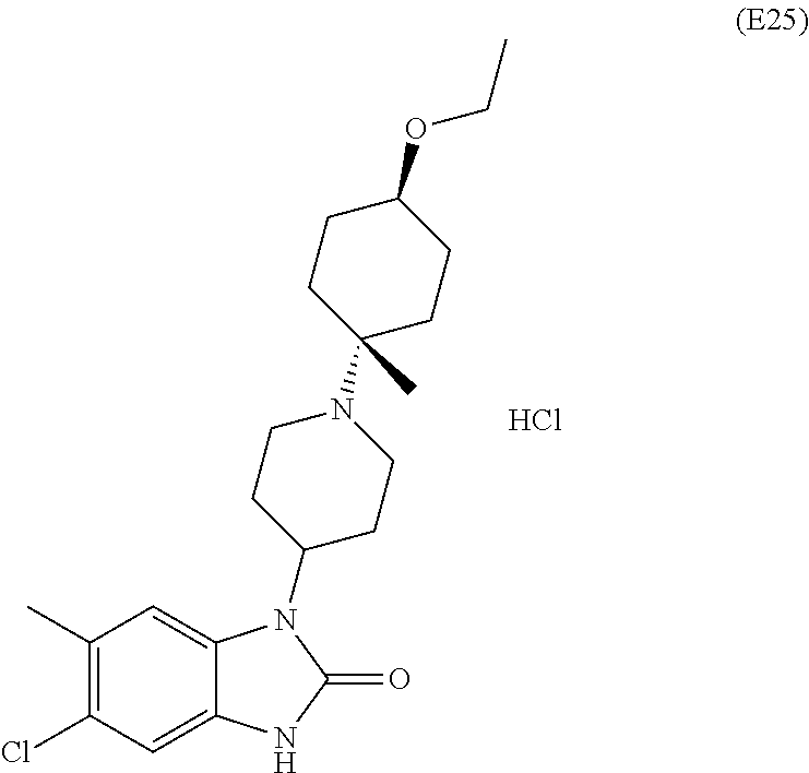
C1(C)=C(Cl)C=C2C(=C1)N(C1CCN(C3(C)CCC(OCC)CC3)CC1)C(=O)N2.Cl
